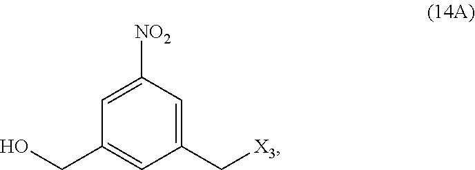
[X3]CC1=CC([NO2])=CC(CO)=C1
